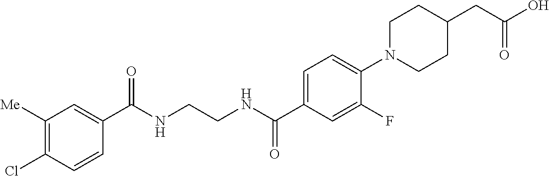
C1(C(NCCNC(C2=CC=C(N3CCC(CC(=O)O)CC3)C(F)=C2)=O)=O)=CC([Me])=C(Cl)C=C1
